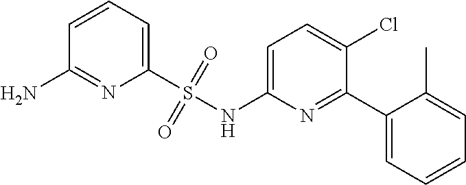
C1=C(NS(C2=CC=CC(N)=N2)(=O)=O)N=C(C2=CC=CC=C2C)C(Cl)=C1
